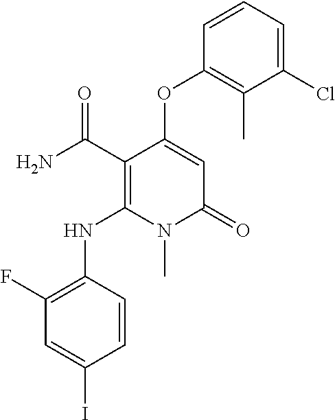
C1(F)=C(NC2=C(C(N)=O)C(OC3=C(C)C(Cl)=CC=C3)=CC(=O)N2C)C=CC(I)=C1
